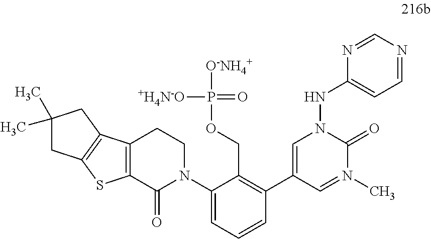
C12=C(C(=O)N(C3=CC=CC(C4=CN(NC5=CC=NC=N5)C(=O)N(C)=C4)=C3COP(=O)([+H4N-O])[O-NH4+])CC1)SC1=C2CC(C)(C)C1
